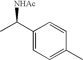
C1(C(C)[NHAc])=CC=C(C)C=C1
